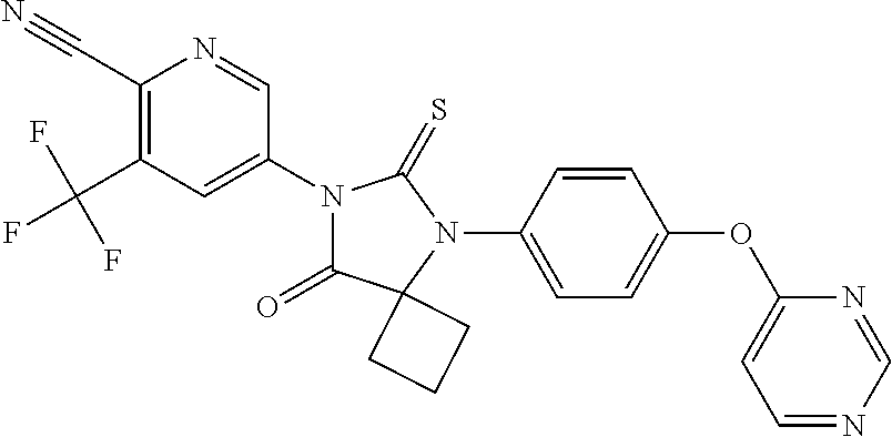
C1(C#N)=C(C(F)(F)F)C=C(N2C(=O)C3(N(C4=CC=C(OC5=CC=NC=N5)C=C4)C2=S)CCC3)C=N1
